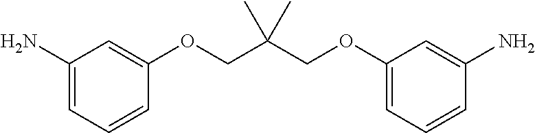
C1(N)=CC=CC(OCC(COC2=CC=CC(N)=C2)(C)C)=C1
